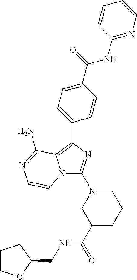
N12C(N3CC(C(=O)NCC4CCCO4)CCC3)=NC(C3=CC=C(C(=O)NC4=NC=CC=C4)C=C3)=C1C(N)=NC=C2
